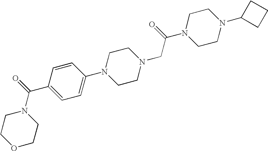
O1CCN(C(C2=CC=C(N3CCN(CC(N4CCN(C5CCC5)CC4)=O)CC3)C=C2)=O)CC1
